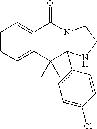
C1=CC=C2C(=C1)C(=O)N1C(C3=CC=C(Cl)C=C3)(C23CC3)NCC1
